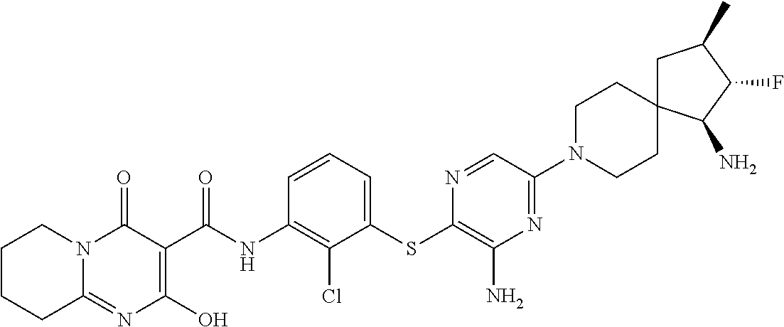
C12=NC(O)=C(C(NC3=C(Cl)C(SC4=C(N)N=C(N5CCC6(CC5)CC(C)C(F)C6N)C=N4)=CC=C3)=O)C(=O)N1CCCC2
